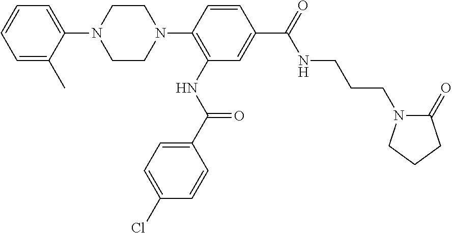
C1=C(C)C(N2CCN(C3=C(NC(=O)C4=CC=C(Cl)C=C4)C=C(C(=O)NCCCN4C(=O)CCC4)C=C3)CC2)=CC=C1
